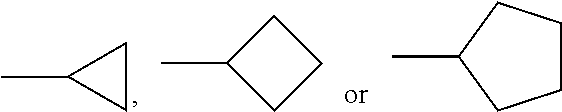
CC1CC1.CC1CCC1.CC1CCCC1
